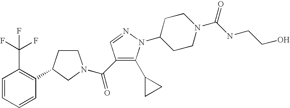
C1=CC=CC(C2CCN(C(=O)C3=C(C4CC4)N(C4CCN(C(NCCO)=O)CC4)N=C3)C2)=C1C(F)(F)F
